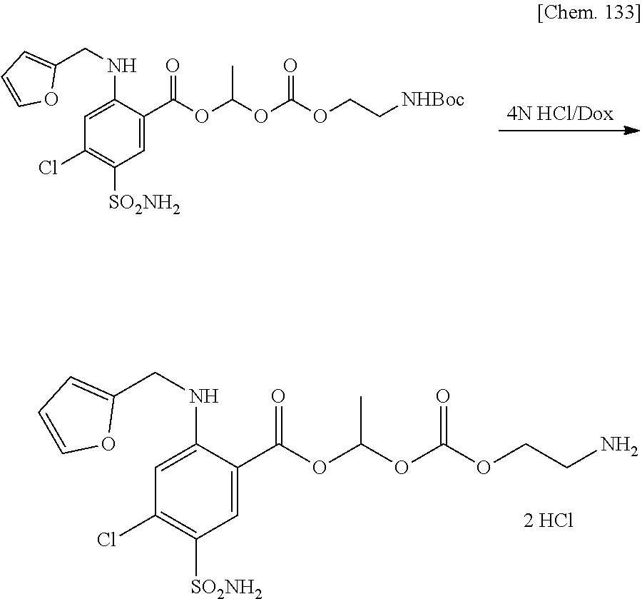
[4N HCl/Dox].C1(Cl)=C([SO2NH2])C=C(C(=O)OC(OC(OCC[NHBoc])=O)C)C(NCC2=CC=CO2)=C1.C1(Cl)=C([SO2NH2])C=C(C(=O)OC(OC(OCCN)=O)C)C(NCC2=CC=CO2)=C1
